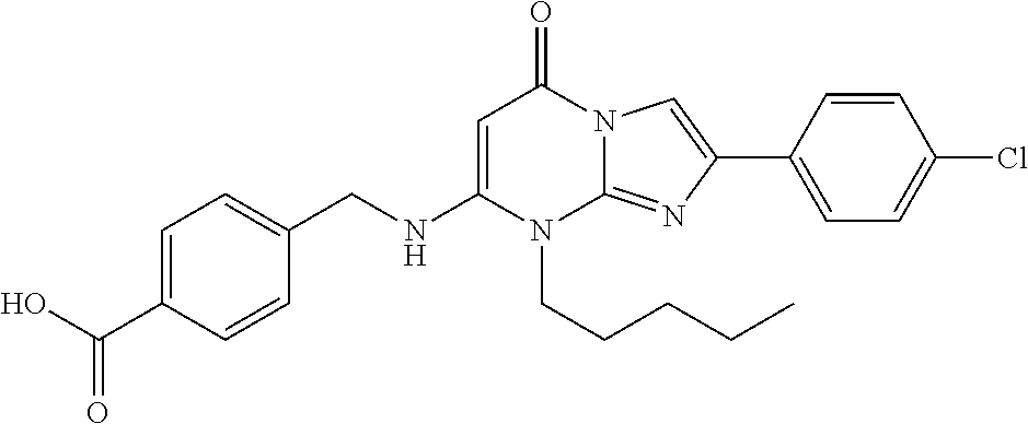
C1=C(C(O)=O)C=CC(CNC2=CC(=O)N3C(=NC(C4=CC=C(Cl)C=C4)=C3)N2CCCCC)=C1
